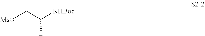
C(C)(C[MsO])[NHBoc]
